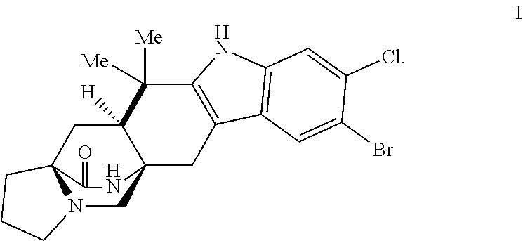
C12=C(C=C(Br)C(Cl)=C1)C1=C(N2)C([Me])([Me])C2([H])C3(C1)CN1C(C2)(CCC1)C(=O)N3
